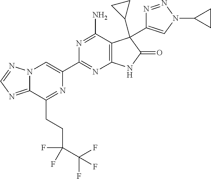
N12C(=NC=N1)C(CCC(C(F)(F)F)(F)F)=NC(C1=NC3=C(C(N)=N1)C(C1CC1)(C1=CN(C4CC4)N=N1)C(=O)N3)=C2
